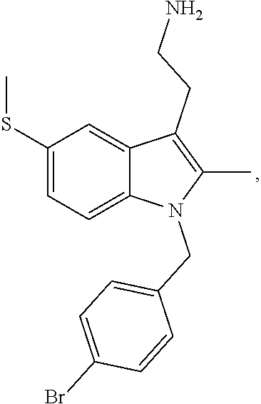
C1(SC)=CC=C2C(=C1)C(CCN)=C(C)N2CC1=CC=C(Br)C=C1
